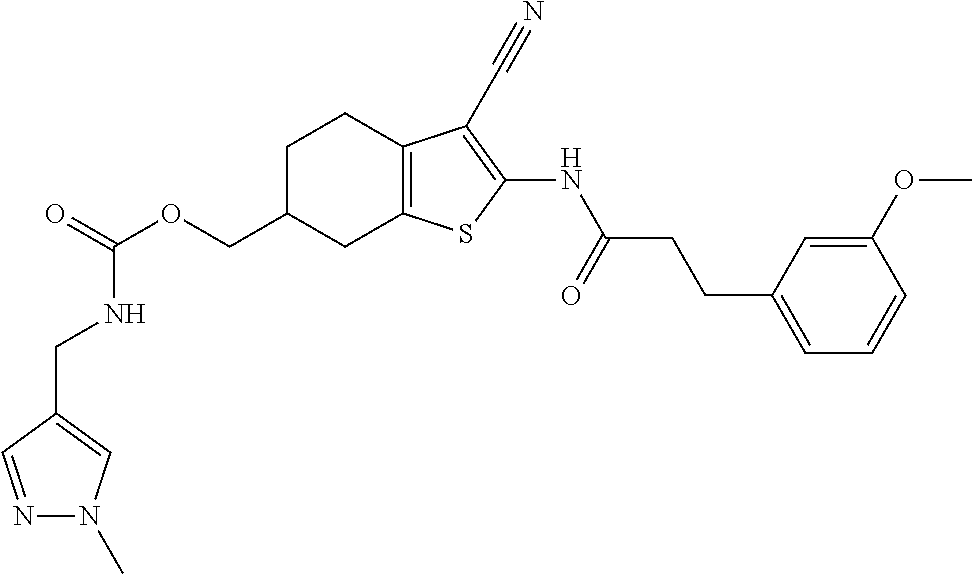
C(OCC1CC2=C(CC1)C(C#N)=C(NC(CCC1=CC=CC(OC)=C1)=O)S2)(=O)NCC1=CN(C)N=C1
